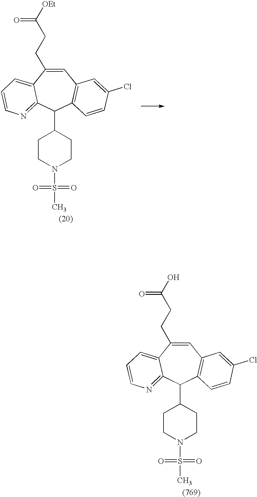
C1=C(CCC([OEt])=O)C2=CC=CN=C2C(C2CCN(S(=O)(C)=O)CC2)C2=C1C=C(Cl)C=C2.C1=C(CCC(O)=O)C2=CC=CN=C2C(C2CCN(S(=O)(C)=O)CC2)C2=C1C=C(Cl)C=C2
